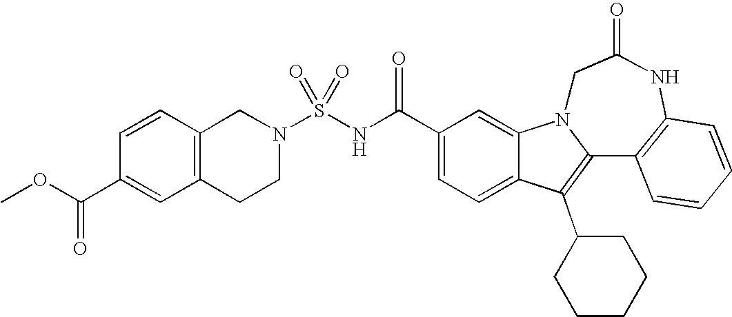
C1(C(NS(N2CC3=C(CC2)C=C(C(OC)=O)C=C3)(=O)=O)=O)=CC=C2C(=C1)N1C(=C2C2CCCCC2)C2=C(NC(=O)C1)C=CC=C2
